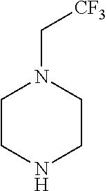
C1CNCCN1C[CF3]
